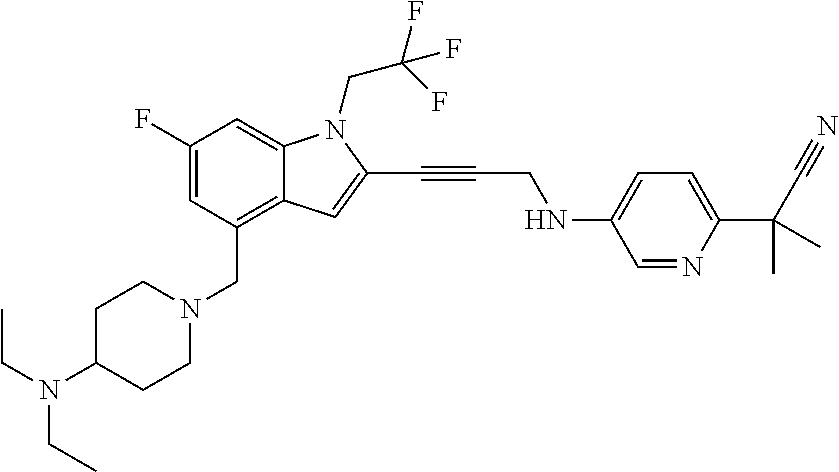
C1(F)=CC(CN2CCC(N(CC)CC)CC2)=C2C(=C1)N(CC(F)(F)F)C(C#CCNC1=CC=C(C(C#N)(C)C)N=C1)=C2
